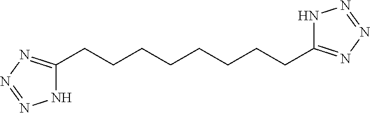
C(CCCCC1=NN=NN1)CCCC1=NN=NN1
